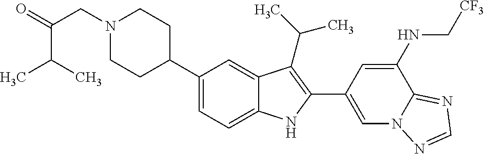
C1(C2CCN(CC(C(C)C)=O)CC2)=CC=C2C(=C1)C(C(C)C)=C(C1=CN3C(=NC=N3)C(NC[CF3])=C1)N2
